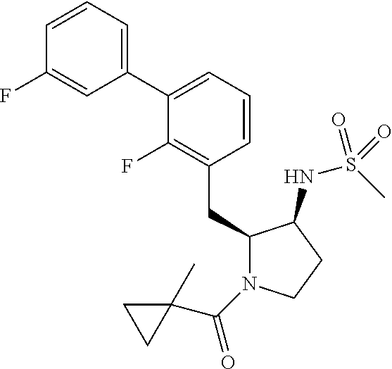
C1(CC2N(C(=O)C3(C)CC3)CCC2NS(C)(=O)=O)=C(F)C(C2=CC=CC(F)=C2)=CC=C1
